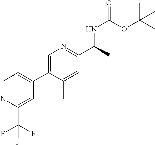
C1=C(C2=CC=NC(C(F)(F)F)=C2)C(C)=CC(C(C)NC(=O)OC(C)(C)C)=N1
